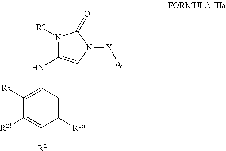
C1([R2b])=C([R2])C([R2a])=CC(NC2=CN([X][W])C(=O)N2[R6])=C1[R1]
